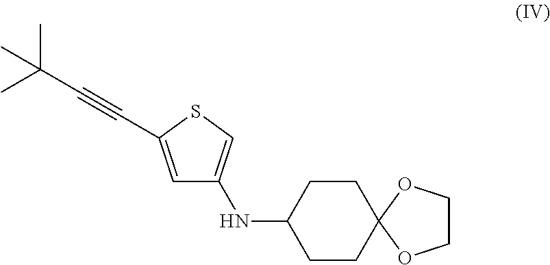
N(C1CCC2(CC1)OCCO2)C1=CSC(C#CC(C)(C)C)=C1
